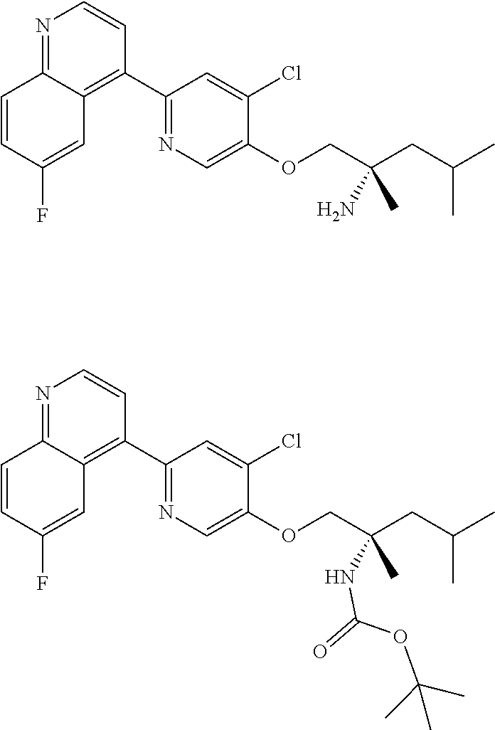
N1=C2C(=C(C3=NC=C(OCC(CC(C)C)(C)N)C(Cl)=C3)C=C1)C=C(F)C=C2.N1=C2C(=C(C3=NC=C(OCC(CC(C)C)(C)NC(=O)OC(C)(C)C)C(Cl)=C3)C=C1)C=C(F)C=C2
